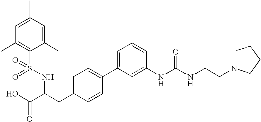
C1=C(C)C=C(C)C(S(=O)(NC(C(O)=O)CC2=CC=C(C3=CC=CC(NC(NCCN4CCCC4)=O)=C3)C=C2)=O)=C1C
